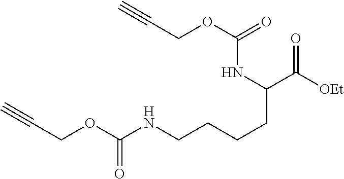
C(COC(NCCCCC(C([OEt])=O)NC(OCC#C)=O)=O)#C
